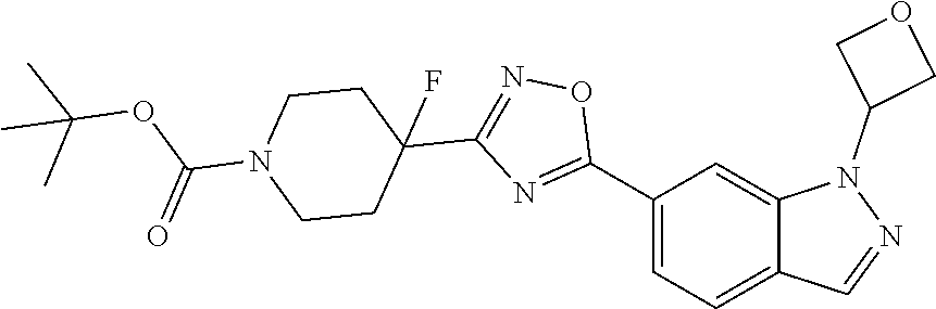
C1(C2=NC(C3(F)CCN(C(=O)OC(C)(C)C)CC3)=NO2)=CC=C2C(=C1)N(C1COC1)N=C2
